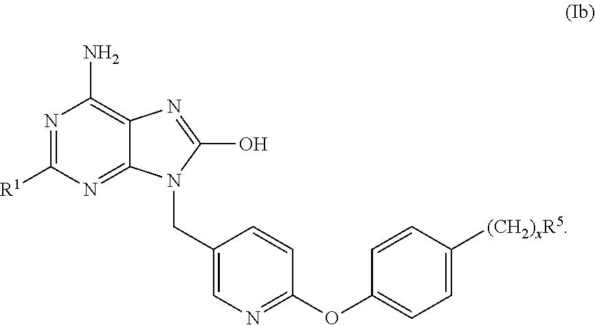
N1=C([R1])N=C2C(=C1N)N=C(O)N2CC1=CN=C(OC2=CC=C([(CH2)xR5])C=C2)C=C1
